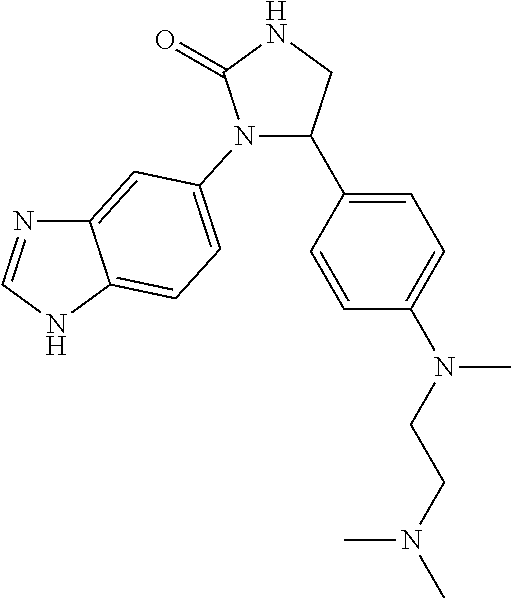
C1(C2=CC=C(N(C)CCN(C)C)C=C2)CNC(=O)N1C1=CC=C2C(=C1)N=CN2
